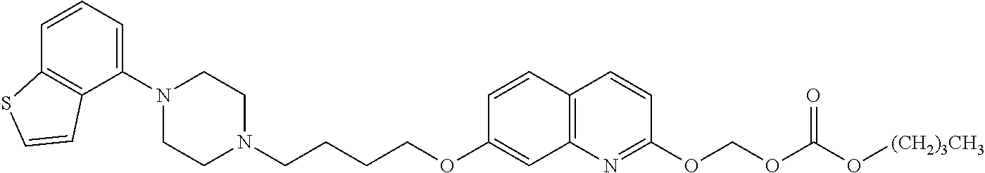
C1=CC2=C(C(N3CCN(CCCCOC4=CC5=C(C=C4)C=CC(OCOC(O[(CH2)3CH3])=O)=N5)CC3)=C1)C=CS2
